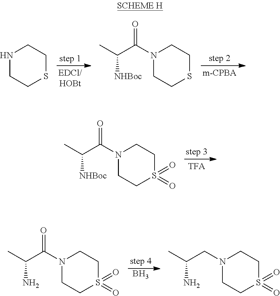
N1CCSCC1.N1(C(C(C)[NHBoc])=O)CCSCC1.N1(C(C(C)[NHBoc])=O)CCS(=O)(=O)CC1.B.N1(C(C(C)N)=O)CCS(=O)(=O)CC1.N1(CC(C)N)CCS(=O)(=O)CC1
